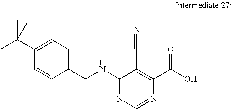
C1(C(C)(C)C)=CC=C(CNC2=NC=NC(C(O)=O)=C2C#N)C=C1
